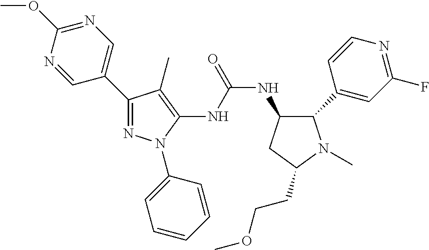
C1(C2=CN=C(OC)N=C2)=NN(C2=CC=CC=C2)C(NC(NC2C(C3=CC(F)=NC=C3)N(C)C(CCOC)C2)=O)=C1C
